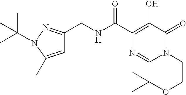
N12C(=O)C(O)=C(C(NCC3=NN(C(C)(C)C)C(C)=C3)=O)N=C1C(C)(C)OCC2
